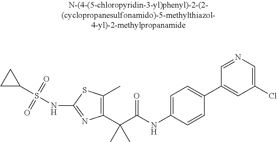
C1(C(C(NC2=CC=C(C3=CC(Cl)=CN=C3)C=C2)=O)(C)C)=C(C)SC(NS(C2CC2)(=O)=O)=N1
